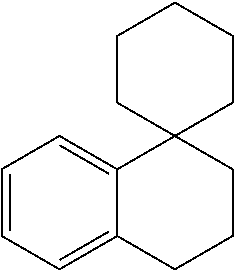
C1=CC=C2C(=C1)C1(CCC2)CCCCC1
